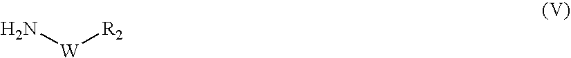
N[W][R2]
